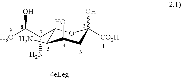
C1(C(C(C)O)N)C(N)C(O)CC([CO2H])(O)O1
